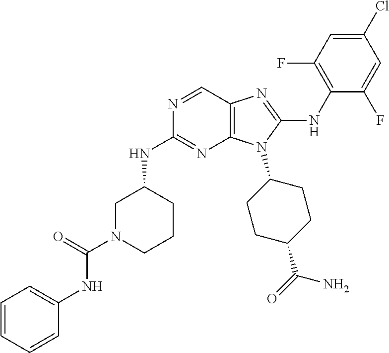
N1=CC2=C(N=C1NC1CN(C(=O)NC3=CC=CC=C3)CCC1)N(C1CCC(C(=O)N)CC1)C(NC1=C(F)C=C(Cl)C=C1F)=N2
